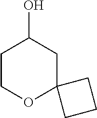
C1COC2(CC1O)CCC2
